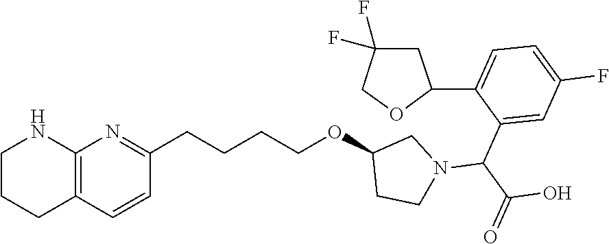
C1=C(C2CC(F)(F)CO2)C(C(N2CC(OCCCCC3=NC4=C(C=C3)CCCN4)CC2)C(=O)O)=CC(F)=C1
